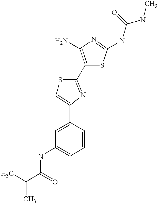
CC(C)C(=O)NC1=CC=CC(C2=CSC(C3=C(N)N=C(NC(NC)=O)S3)=N2)=C1
